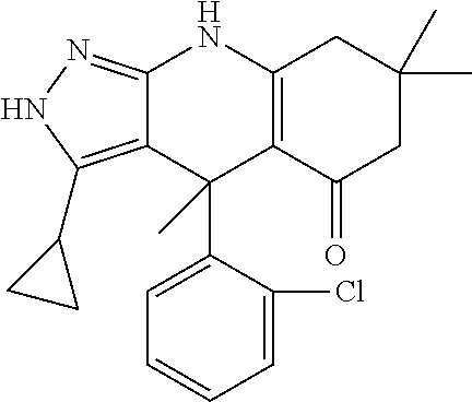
C1=C(C2(C)C3=C(NC4=NNC(C5CC5)=C24)CC(C)(C)CC3=O)C(Cl)=CC=C1
